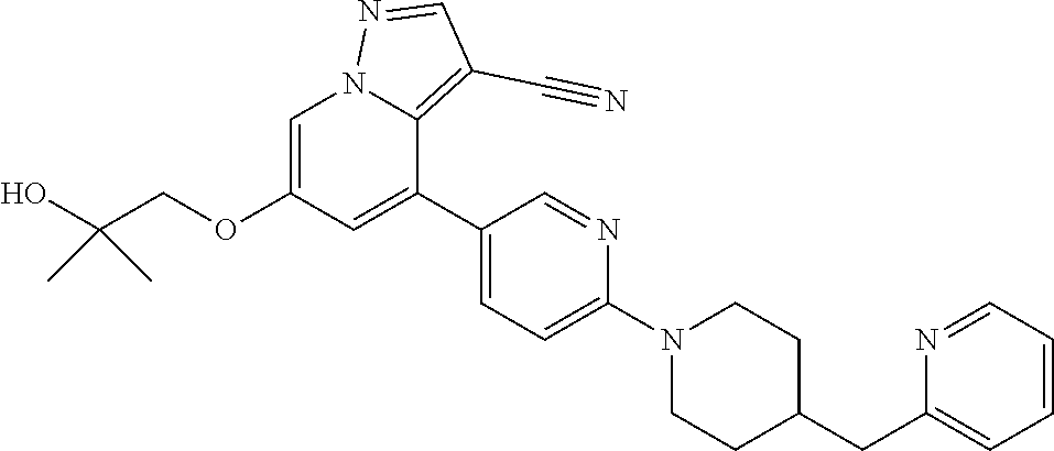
C1=C(OCC(O)(C)C)C=C(C2=CC=C(N3CCC(CC4=CC=CC=N4)CC3)N=C2)C2=C(C#N)C=NN12
